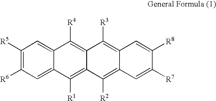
C1([R5])=C([R6])C=C2C(=C1)C([R4])=C1C(=C2[R1])C([R2])=C2C(=C1[R3])C=C([R8])C([R7])=C2
